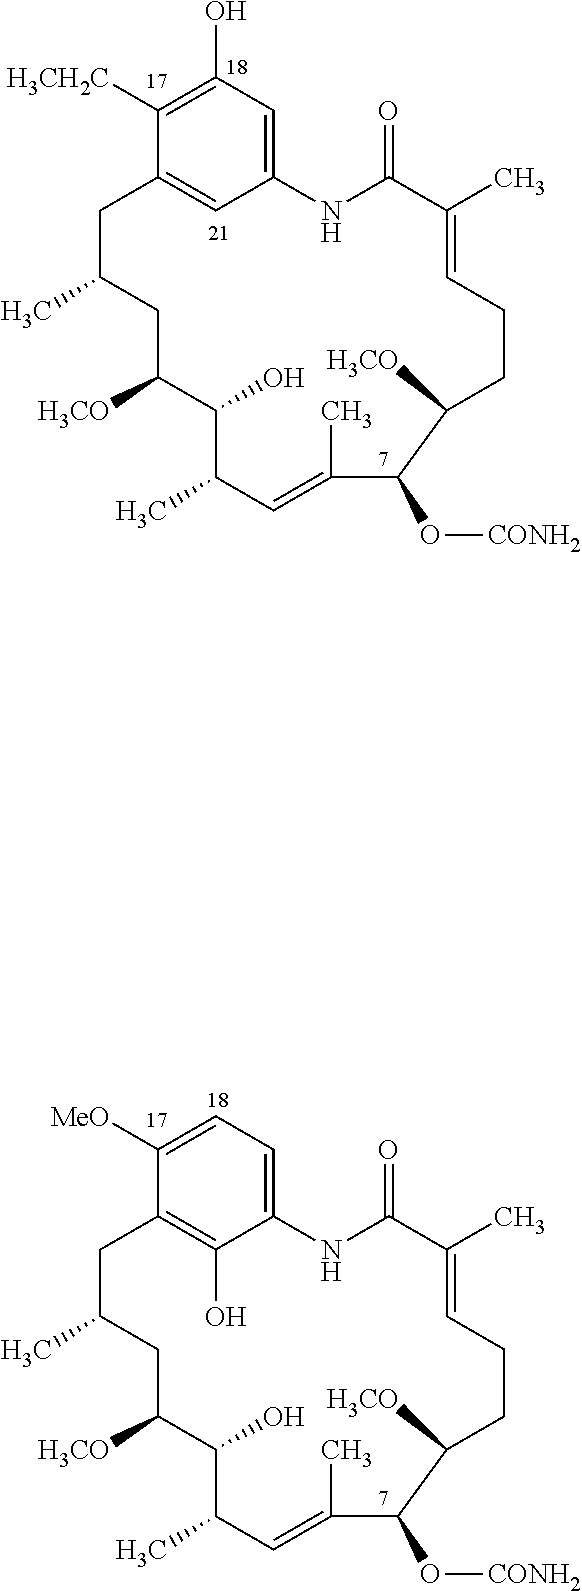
C12=CC(O)=C([H3CH2C])C(=C1)CC(C)CC([H3CO])C(O)C(C)C=C(C)C(O[CONH2])C([H3CO])CCC=C(C)C(=O)N2.C12=CC=C([MeO])C(=C1O)CC(C)CC([H3CO])C(O)C(C)C=C(C)C(O[CONH2])C([H3CO])CCC=C(C)C(=O)N2
